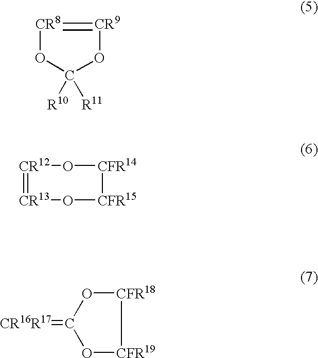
[CR12]1=[CR13]O[CFR15][CFR14]O1.[CR16R17]=C1O[CFR19][CFR18]O1.[CR8]1=[CR9]OC([R10])([R11])O1
